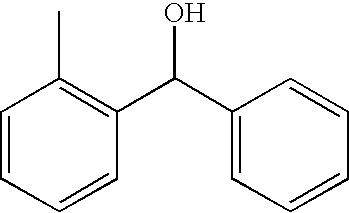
C1=CC=CC(C(C2=CC=CC=C2)O)=C1C
